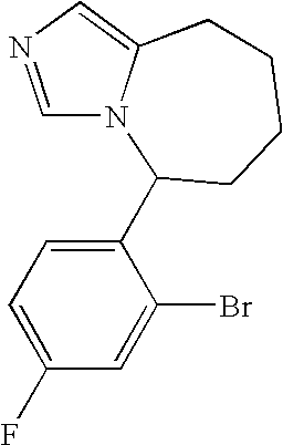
C1=NC=C2N1C(C1=CC=C(F)C=C1Br)CCCC2
